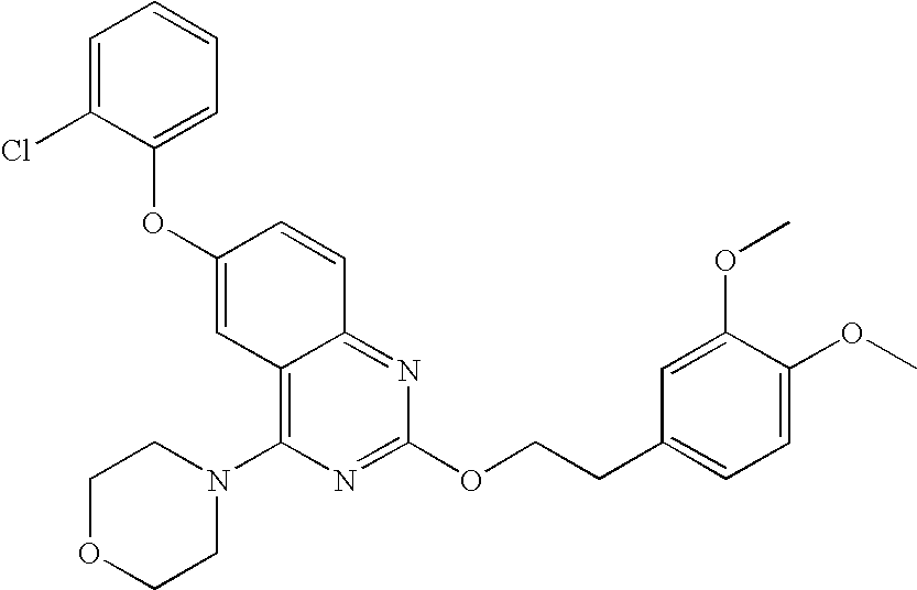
O(C1=CC2=C(N3CCOCC3)N=C(OCCC3=CC=C(OC)C(OC)=C3)N=C2C=C1)C1=CC=CC=C1Cl
